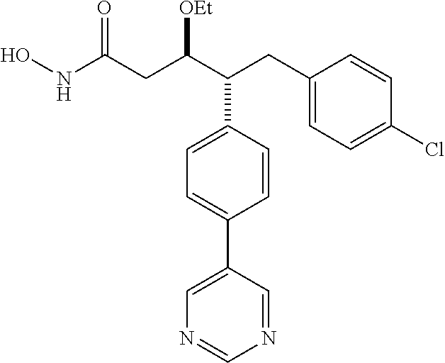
C1=CC(C(C(CC(NO)=O)[OEt])CC2=CC=C(Cl)C=C2)=CC=C1C1=CN=CN=C1
